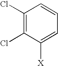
C1(Cl)=C(Cl)C([X])=CC=C1
